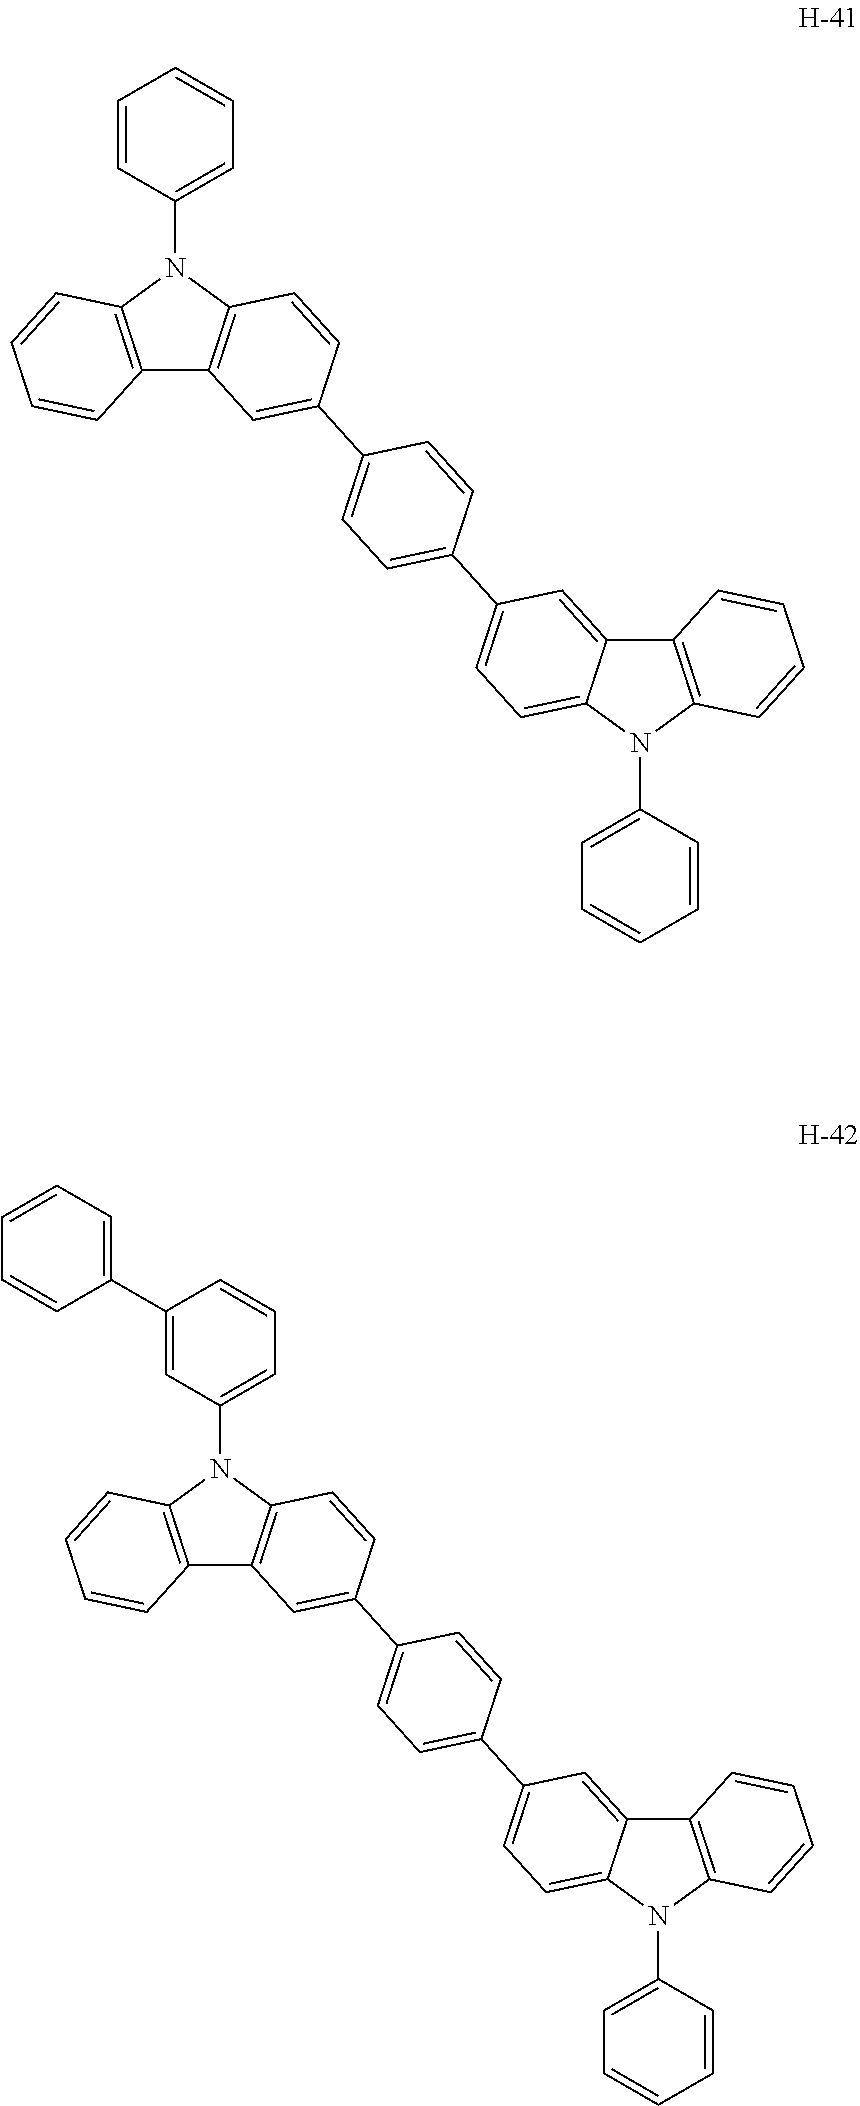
C12=C(N(C3=CC=CC=C3)C3=C1C=C(C1=CC=C(C4=CC=C5C(=C4)C4=C(N5C5=CC=CC=C5)C=CC=C4)C=C1)C=C3)C=CC=C2.C12=C(N(C3=CC=CC(C4=CC=CC=C4)=C3)C3=C1C=C(C1=CC=C(C4=CC=C5C(=C4)C4=C(N5C5=CC=CC=C5)C=CC=C4)C=C1)C=C3)C=CC=C2
